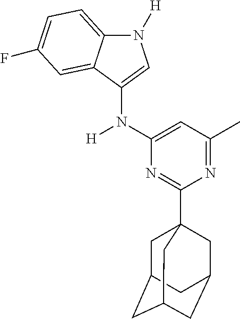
N1([H])C2=CC=C(F)C=C2C(N(C2=CC(C)=NC(C34CC5CC(CC(C3)C5)C4)=N2)[H])=C1
